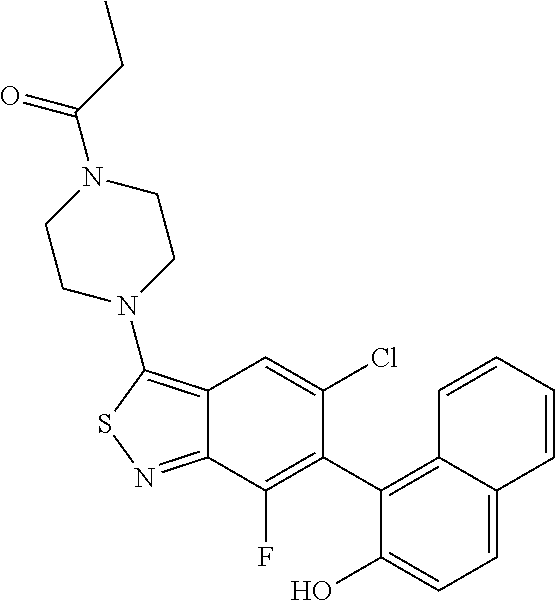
C12=C(N3CCN(C(CC)=O)CC3)SN=C1C(F)=C(C1=C3C(=CC=C1O)C=CC=C3)C(Cl)=C2
